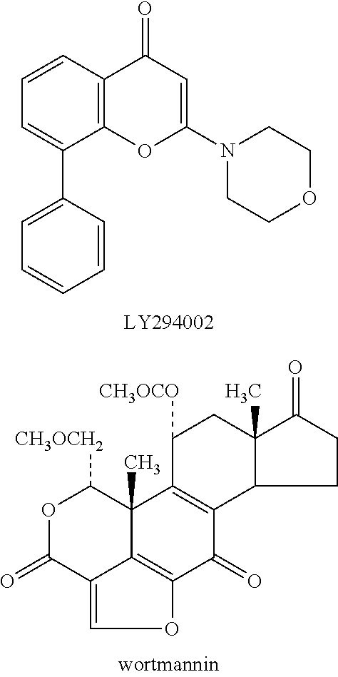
C1=CC2=C(C(C3=CC=CC=C3)=C1)OC(N1CCOCC1)=CC2=O.O1C2=C3C(=C1)C(=O)OC([CH3OCH2])C3(C)C1=C(C2=O)C2C(C)(CC1[CH3OCO])C(=O)CC2
